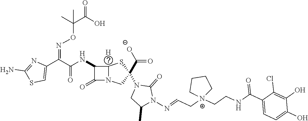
C(=O)(NC1C(=O)N2CC(N3CC(C)N(N=CC[N+]4(CCNC(C5=CC=C(O)C(O)=C5Cl)=O)CCCC4)C3=O)(C([O-])=O)SC12[H])C(C1=CSC(N)=N1)=NOC(C(O)=O)(C)C
